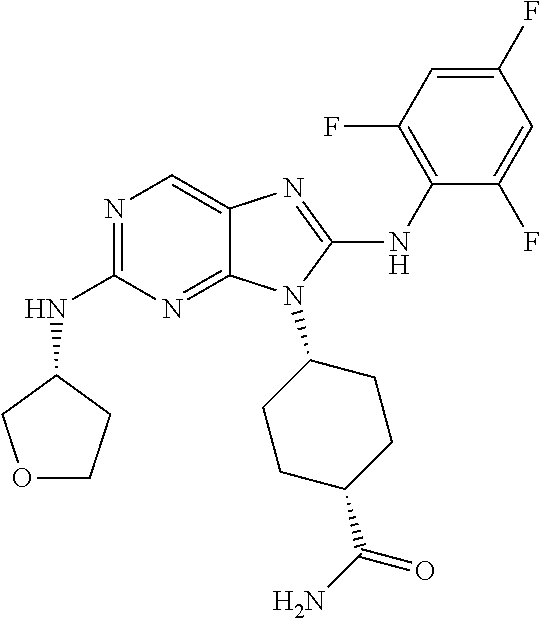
N1=C(NC2COCC2)N=C2C(=C1)N=C(NC1=C(F)C=C(F)C=C1F)N2C1CCC(C(N)=O)CC1
